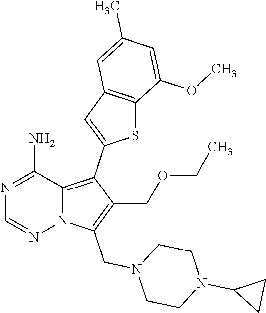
N1=C(N)C2=C(C3=CC4=C(S3)C(OC)=CC(C)=C4)C(COCC)=C(CN3CCN(C4CC4)CC3)N2N=C1
